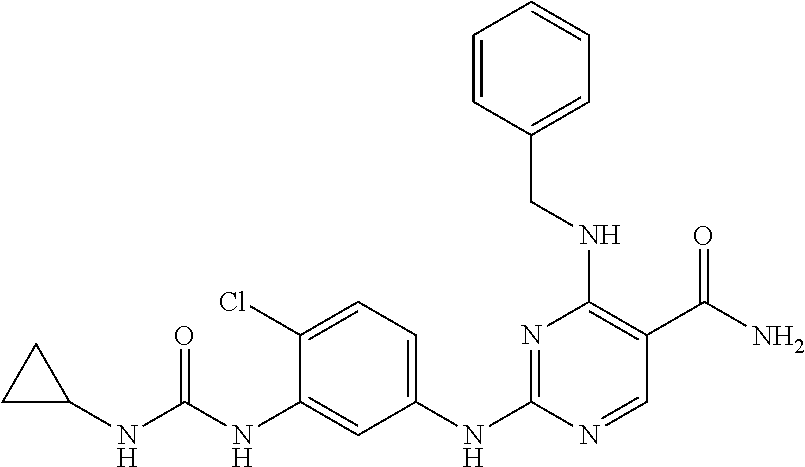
C1(Cl)=CC=C(NC2=NC(NCC3=CC=CC=C3)=C(C(N)=O)C=N2)C=C1NC(=O)NC1CC1
